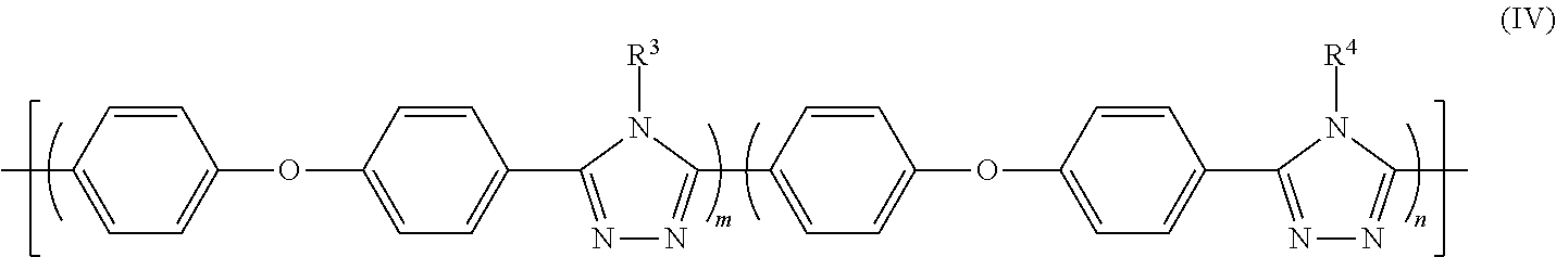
C1=CC(C)=CC=C1OC1=CC=C(C2=NN=C(C3=CC=C(OC4=CC=C(C5=NN=C(C)N5[R4])C=C4)C=C3)N2[R3])C=C1
